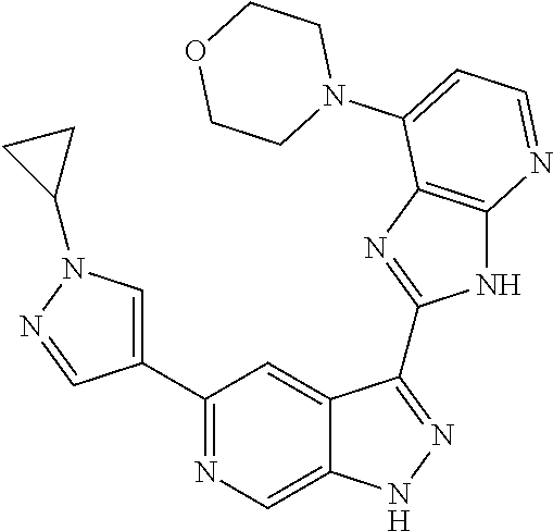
C1(C2=NC=C3C(=C2)C(C2=NC4=C(N2)N=CC=C4N2CCOCC2)=NN3)=CN(C2CC2)N=C1
